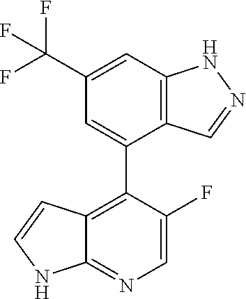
C1(C(F)(F)F)=CC2=C(C(C3=C4C(=NC=C3F)NC=C4)=C1)C=NN2
